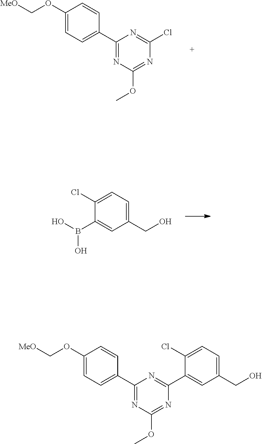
C1(OC[MeO])=CC=C(C2=NC(OC)=NC(Cl)=N2)C=C1.C1(CO)=CC=C(Cl)C(B(O)O)=C1.C1(OC[MeO])=CC=C(C2=NC(OC)=NC(C3=CC(CO)=CC=C3Cl)=N2)C=C1
